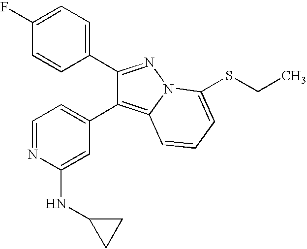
C1(C2=CC=NC(NC3CC3)=C2)=C2N(N=C1C1=CC=C(F)C=C1)C(SCC)=CC=C2
